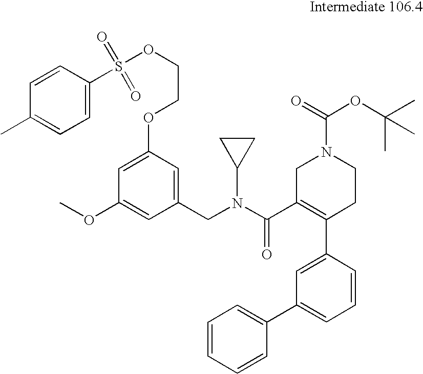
C1(CN(C(C2=C(C3=CC(C4=CC=CC=C4)=CC=C3)CCN(C(=O)OC(C)(C)C)C2)=O)C2CC2)=CC(OCCOS(=O)(=O)C2=CC=C(C)C=C2)=CC(OC)=C1
